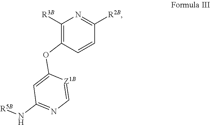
C1=C(OC2=C([R3B])N=C([R2B])C=C2)[Z1B]=CN=C1N[R5B]
